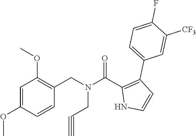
C1(CN(CC#C)C(C2=C(C3=CC=C(F)C([CF3])=C3)C=CN2)=O)=C(OC)C=C(OC)C=C1
